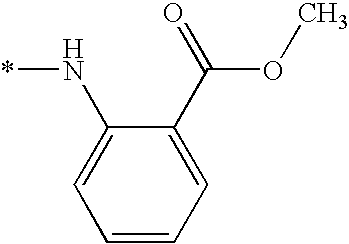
C1=C(N*)C(C(OC)=O)=CC=C1
